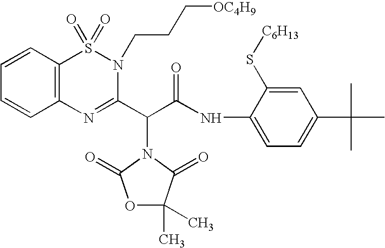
C1(NC(=O)C(C2=NC3=C(S(=O)(=O)N2CCC[OC4H9])C=CC=C3)N2C(=O)C(C)(C)OC2=O)=CC=C(C(C)(C)C)C=C1S[C6H13]
